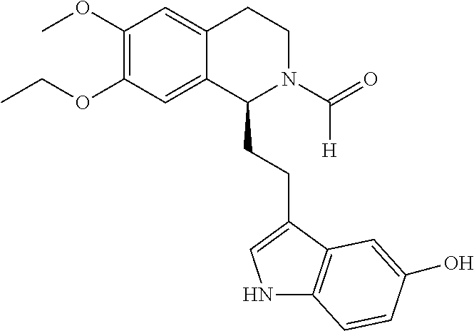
C(OC1=C(OC)C=C2C(=C1)C(CCC1=CNC3=C1C=C(O)C=C3)N(C(=O)[H])CC2)C
